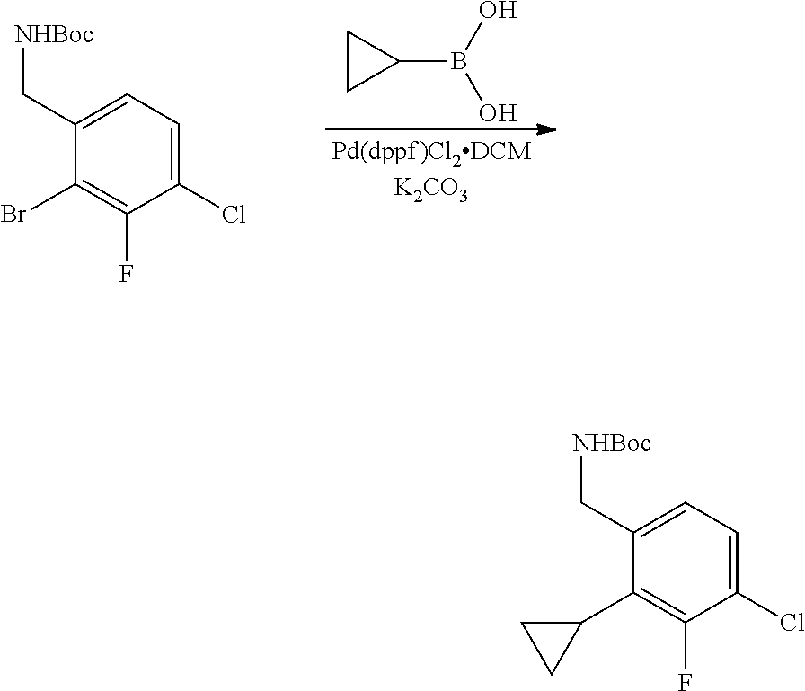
C1CC1B(O)O.C1(C[NHBoc])=CC=C(Cl)C(F)=C1Br.C1(C[NHBoc])=CC=C(Cl)C(F)=C1C1CC1
